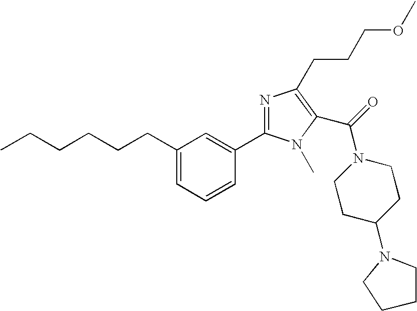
C(CCCCC1=CC=CC(C2=NC(CCCOC)=C(C(N3CCC(N4CCCC4)CC3)=O)N2C)=C1)C
